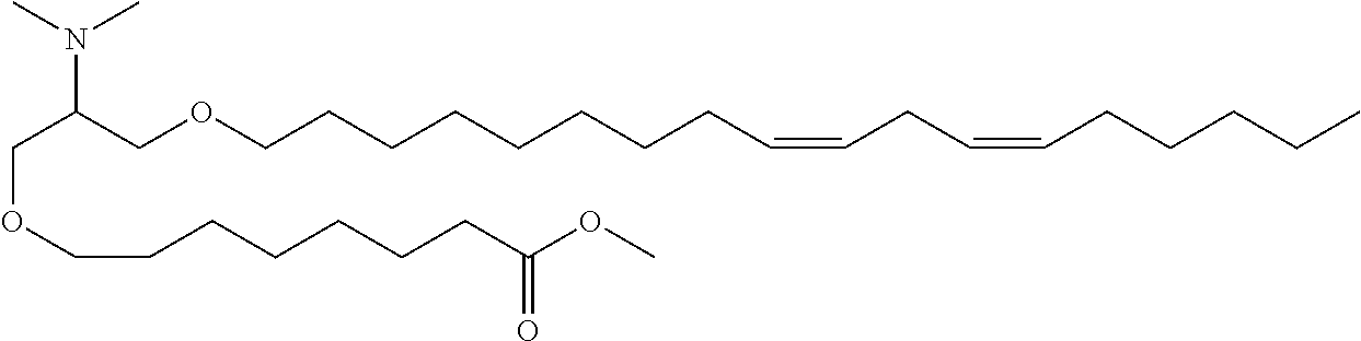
C(OCCCCCCCC(OC)=O)C(COCCCCCCCCC=CCC=CCCCCC)N(C)C
